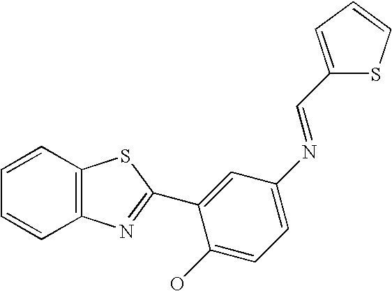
C1=CC2=C(C=C1)N=C(C1=CC(N=CC3=CC=CS3)=CC=C1O)S2
